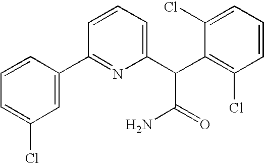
C1=C(Cl)C=C(C2=NC(C(C3=C(Cl)C=CC=C3Cl)C(=O)N)=CC=C2)C=C1
